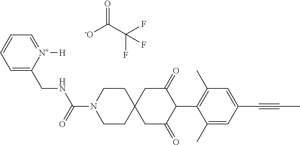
C1CN(C(=O)NCC2=CC=CC=[N+]2[H])CCC12CC(=O)C(C1=C(C)C=C(C#CC)C=C1C)C(=O)C2.[-O]C(C(F)(F)F)=O
